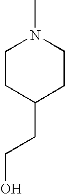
C1CC(CCO)CCN1C
